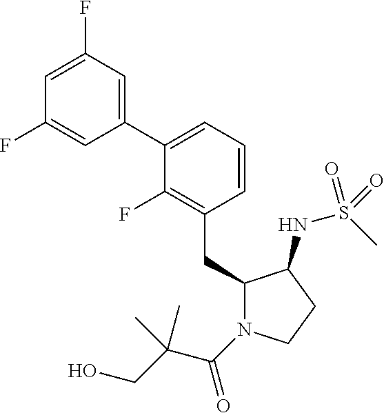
C1(CC2=C(F)C(C3=CC(F)=CC(F)=C3)=CC=C2)N(C(=O)C(CO)(C)C)CCC1NS(C)(=O)=O
